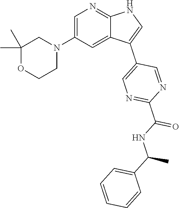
C1=C(N2CC(C)(C)OCC2)C=C2C(=N1)NC=C2C1=CN=C(C(NC(C2=CC=CC=C2)C)=O)N=C1
